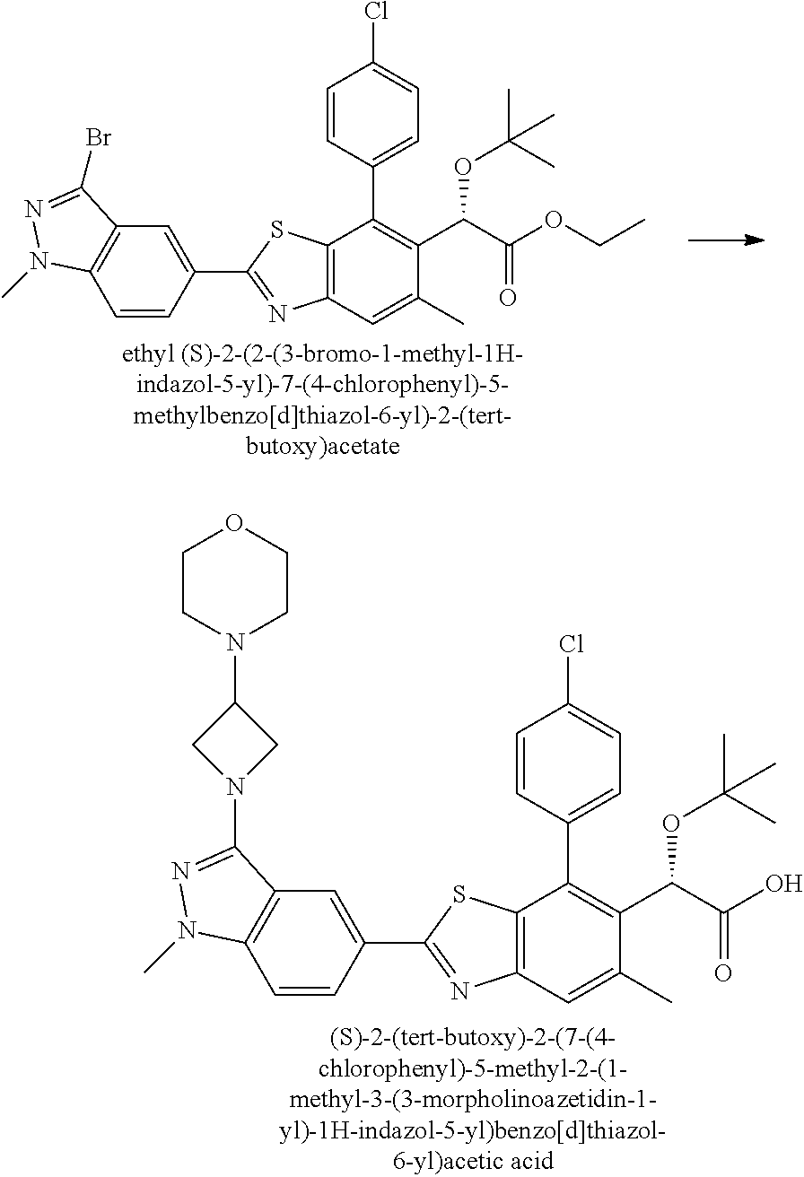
C1=C(C2=NC3=C(S2)C(C2=CC=C(Cl)C=C2)=C(C(C(OCC)=O)OC(C)(C)C)C(C)=C3)C=CC2=C1C(Br)=NN2C.C1=C(C2=NC3=C(S2)C(C2=CC=C(Cl)C=C2)=C(C(C(O)=O)OC(C)(C)C)C(C)=C3)C=CC2=C1C(N1CC(N3CCOCC3)C1)=NN2C
